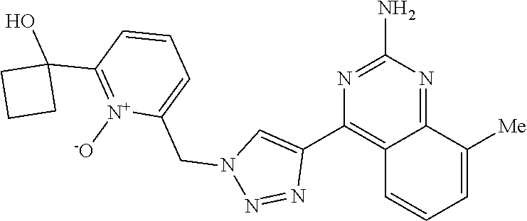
C12=NC(N)=NC(C3=CN(CC4=CC=CC(C5(O)CCC5)=[N+]4[-O])N=N3)=C1C=CC=C2[Me]
